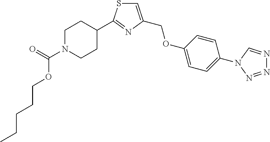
N1=NN(C2=CC=C(OCC3=CSC(C4CCN(C(=O)OCCCCC)CC4)=N3)C=C2)C=N1
